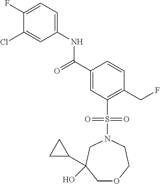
C(C1=CC(S(N2CCOCC(O)(C3CC3)C2)(=O)=O)=C(CF)C=C1)(=O)NC1=CC=C(F)C(Cl)=C1
